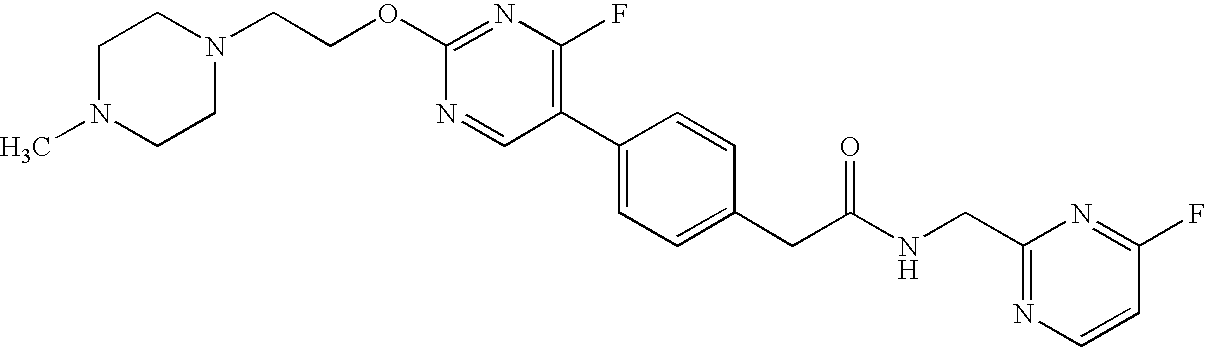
N1=CC(C2=CC=C(CC(NCC3=NC=CC(F)=N3)=O)C=C2)=C(F)N=C1OCCN1CCN(C)CC1
